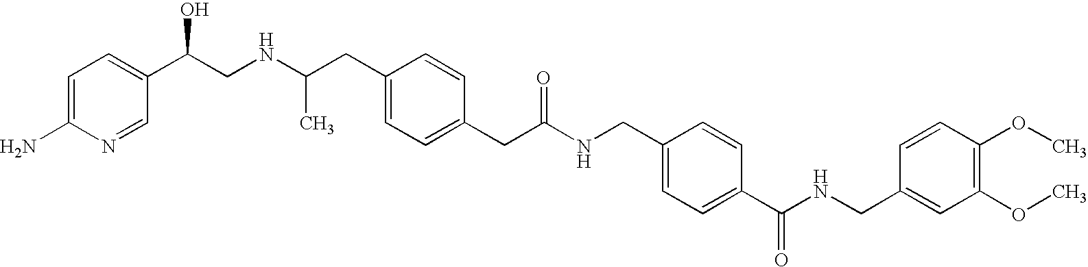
C1=C(N)N=CC(C(CNC(CC2=CC=C(CC(NCC3=CC=C(C(NCC4=CC(OC)=C(OC)C=C4)=O)C=C3)=O)C=C2)C)O)=C1
